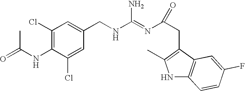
C1(NC(C)=O)=C(Cl)C=C(CNC(N)=NC(CC2=C(C)NC3=C2C=C(F)C=C3)=O)C=C1Cl
